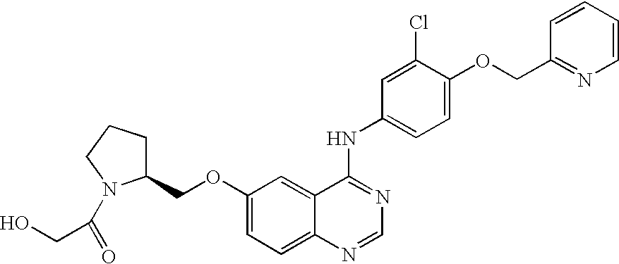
O(C1=CC=C2C(=C1)C(NC1=CC=C(OCC3=NC=CC=C3)C(Cl)=C1)=NC=N2)CC1CCCN1C(=O)CO
